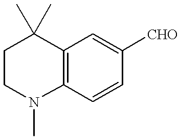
C12=C(C=CC([CHO])=C1)N(C)CCC2(C)C
